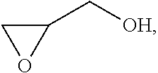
C1(C[OH])CO1
